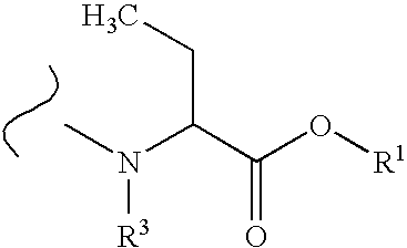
CN(C(C(O[R1])=O)CC)[R3]
